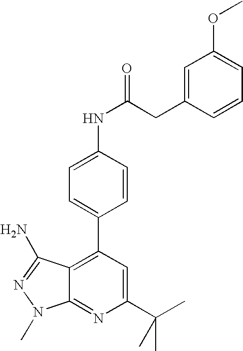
C1=C(NC(=O)CC2=CC(OC)=CC=C2)C=CC(C2=C3C(=NC(C(C)(C)C)=C2)N(C)N=C3N)=C1
